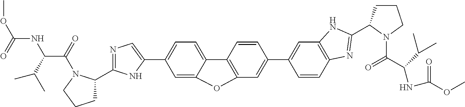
COC(=O)NC(C(=O)N1C(C2=NC=C(C3=CC=C4C(=C3)OC3=C4C=CC(C4=CC5=C(C=C4)N=C(C4CCCN4C(C(NC(OC)=O)C(C)C)=O)N5)=C3)N2)CCC1)C(C)C
